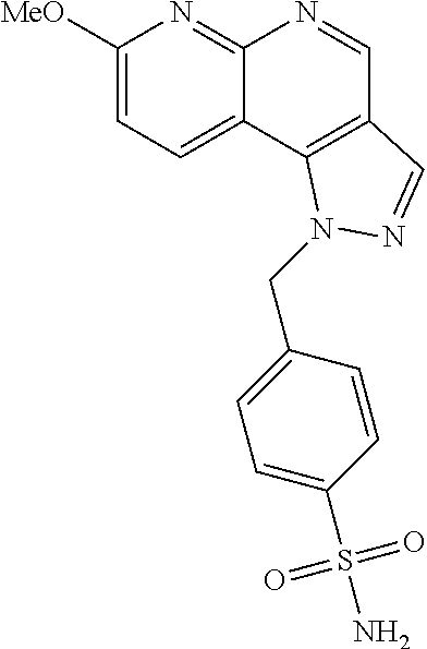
C1([MeO])=CC=C2C(=N1)N=CC1=C2N(CC2=CC=C(S(N)(=O)=O)C=C2)N=C1
